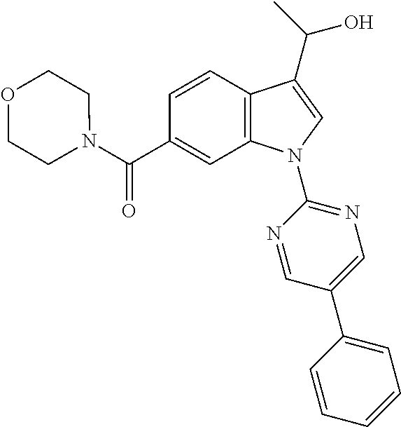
C(C1=CC2=C(C=C1)C(C(O)C)=CN2C1=NC=C(C2=CC=CC=C2)C=N1)(=O)N1CCOCC1
